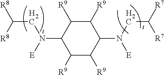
C1([R9])C([R9])C(N([E])CC([R8])[R8])C([R9])C([R9])C1N(CC([R7])[R7])[E]
